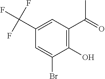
C1(C(F)(F)F)=CC(C(=O)C)=C(O)C(Br)=C1
